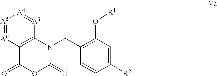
[A5]1=[A6]C2=C([A3]=[A4]1)N(CC1=C(O[R1])C=C([R2])C=C1)C(=O)OC2=O
